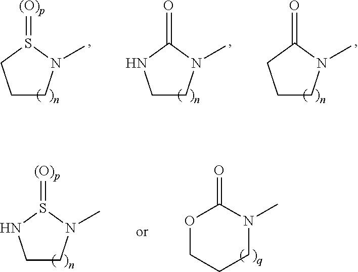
C1CN(C)S(=[(O)p])C1.C1CN(C)C(=O)N1.C1CN(C)C(=O)C1.N1(C)C(=O)OCCC1.C1CN(C)S(=[(O)p])N1
